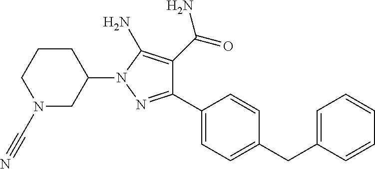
C1(C2=CC=C(CC3=CC=CC=C3)C=C2)=NN(C2CCCN(C#N)C2)C(N)=C1C(=O)N
